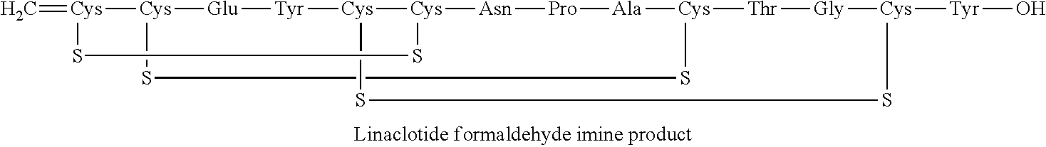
[Cys]1(=C)[Cys]2[Glu][Tyr][Cys]3[Cys]([Asn][Pro][Ala][Cys]([Thr][Gly][Cys]([Tyr]O)SS3)SS2)SS1
